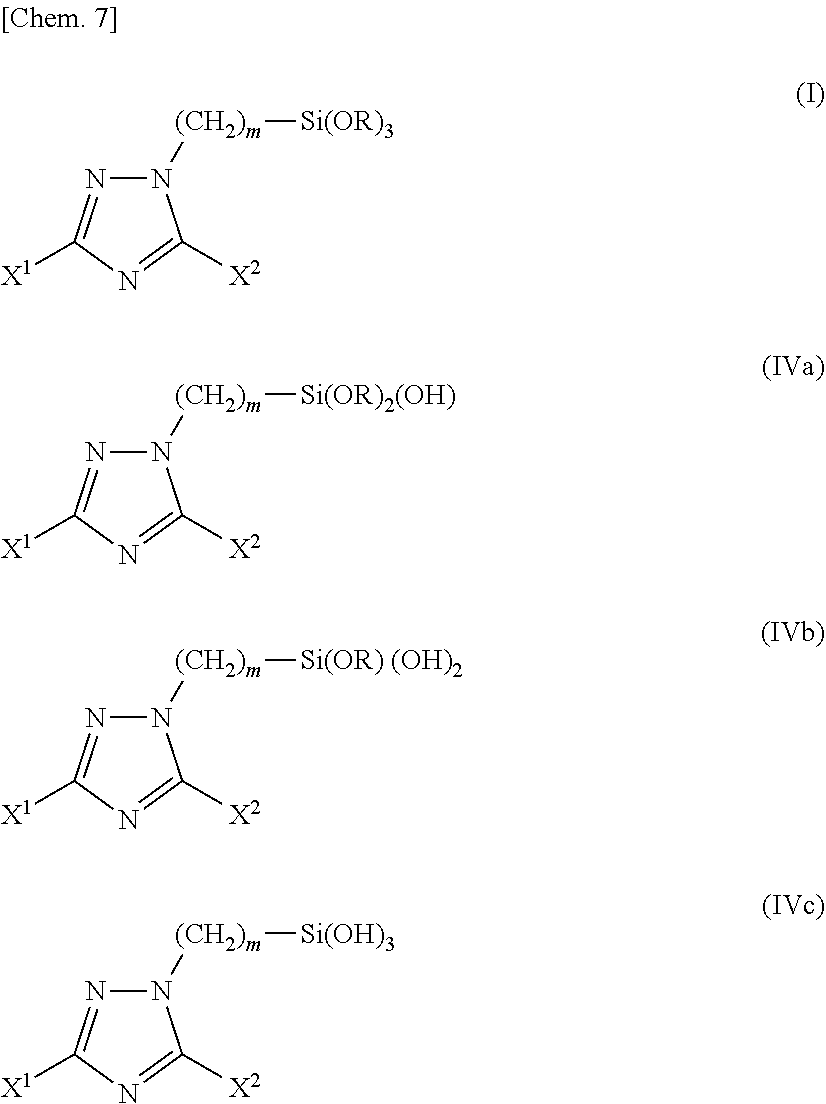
N1([(CH2)m][Si(OR)3])N=C([X1])N=C1[X2].N1([(CH2)m][Si(OR)2(OH)])N=C([X1])N=C1[X2].N1([(CH2)m][Si(OR) (OH)2])N=C([X1])N=C1[X2].N1([(CH2)m][Si(OH)3])N=C([X1])N=C1[X2]
